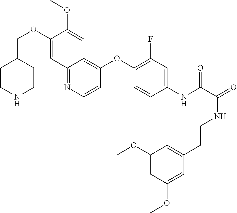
C1CNCCC1COC1=CC2=NC=CC(OC3=C(F)C=C(NC(=O)C(NCCC4=CC(OC)=CC(OC)=C4)=O)C=C3)=C2C=C1OC
